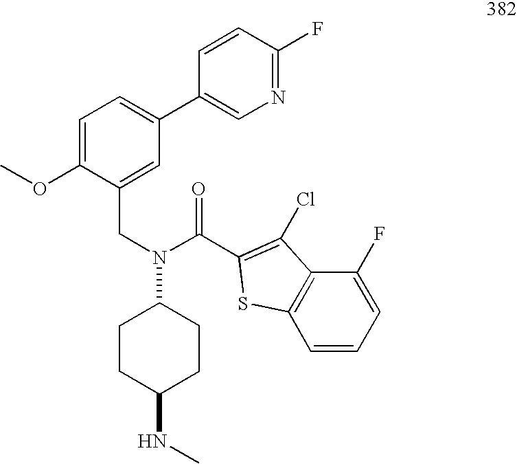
C(N(C1CCC(NC)CC1)C(C1=C(Cl)C2=C(S1)C=CC=C2F)=O)C1=CC(C2=CN=C(F)C=C2)=CC=C1OC
